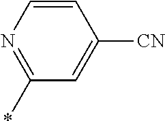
C1=CN=C(*)C=C1[CN]
